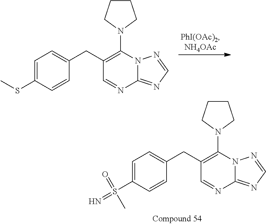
C1=C(S(=N)(=O)C)C=CC(CC2=C(N3CCCC3)N3C(=NC=N3)N=C2)=C1.C1=C(SC)C=CC(CC2=C(N3CCCC3)N3C(=NC=N3)N=C2)=C1
